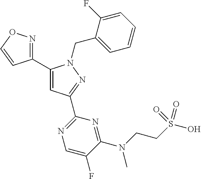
C1(C2=NOC=C2)=CC(C2=NC=C(F)C(N(CCS(O)(=O)=O)C)=N2)=NN1CC1=CC=CC=C1F
